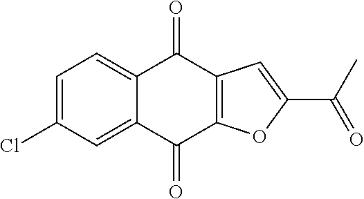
C1=C(Cl)C=C2C(=C1)C(=O)C1=C(C2=O)OC(C(C)=O)=C1
